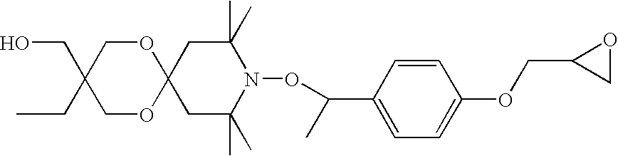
C12(CC(C)(C)N(OC(C)C3=CC=C(OCC4CO4)C=C3)C(C)(C)C1)OCC(CO)(CC)CO2
